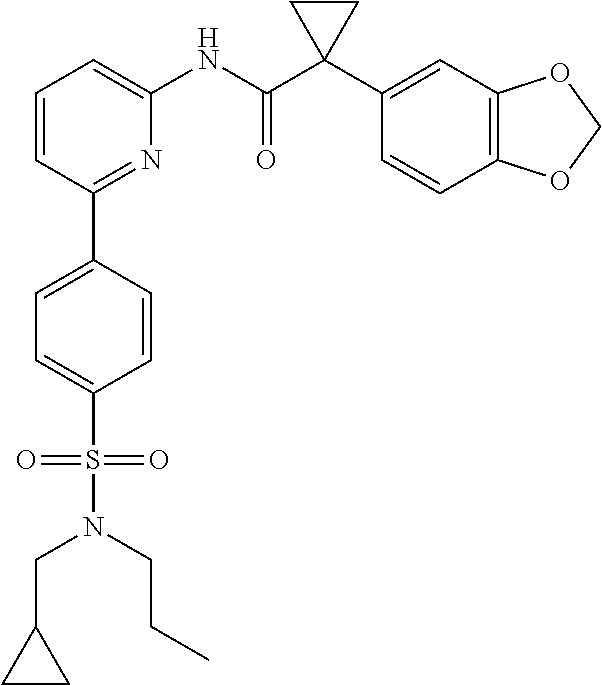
C1=CC(C2=CC=C(S(N(CCC)CC3CC3)(=O)=O)C=C2)=NC(NC(C2(C3=CC4=C(C=C3)OCO4)CC2)=O)=C1
